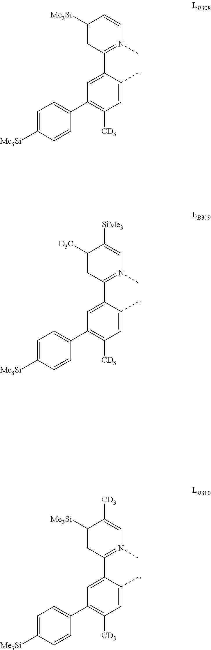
C1(C2=CC=C([Me3Si])C=C2)=C([CD3])C=C(C)C(C2=N(C)C=CC([Me3Si])=C2)=C1.C1(C2=CC=C([Me3Si])C=C2)=C([CD3])C=C(C)C(C2=N(C)C=C([SiMe3])C([D3C])=C2)=C1.C1(C2=CC=C([Me3Si])C=C2)=C([CD3])C=C(C)C(C2=N(C)C=C([CD3])C([Me3Si])=C2)=C1
